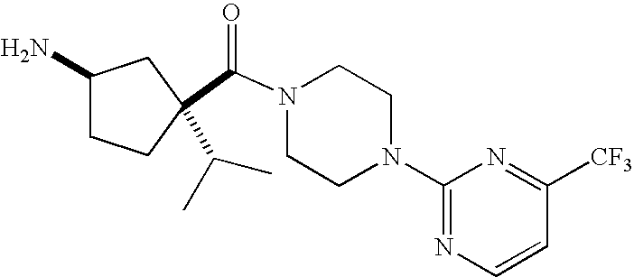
C(N1CCN(C2=NC=CC([CF3])=N2)CC1)(=O)C1(C(C)C)CCC(N)C1
